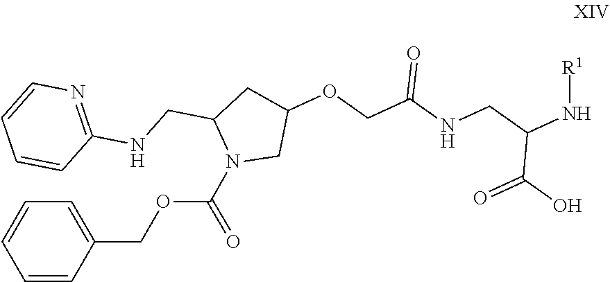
N1(C(OCC2=CC=CC=C2)=O)CC(OCC(NCC(N[R1])C(O)=O)=O)CC1CNC1=NC=CC=C1
